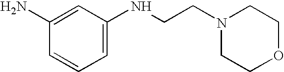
C1(N)=CC(NCCN2CCOCC2)=CC=C1
